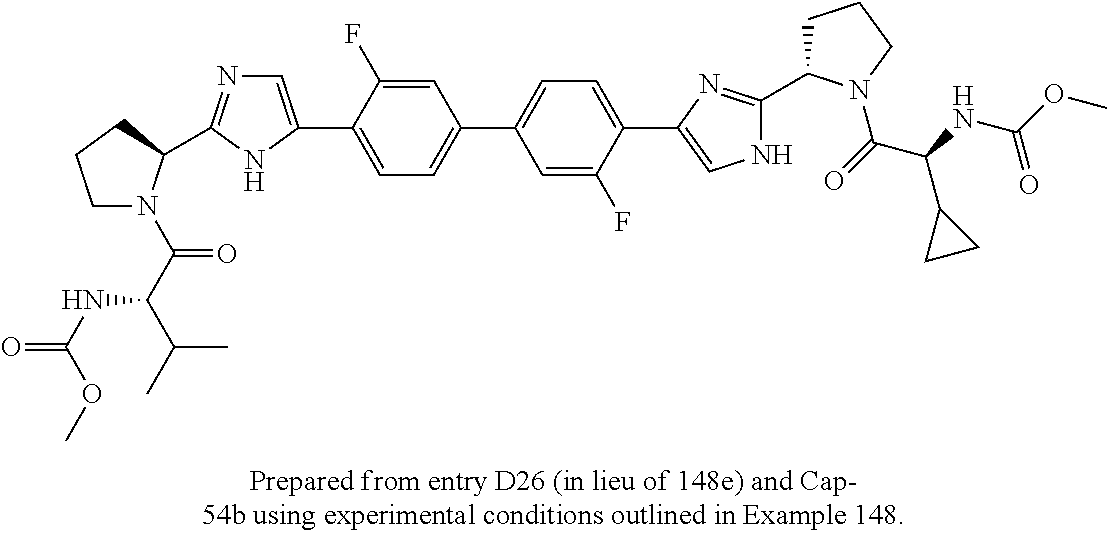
C1N(C(C(C(C)C)NC(OC)=O)=O)C(C2=NC=C(C3=CC=C(C4=CC=C(C5=CNC(C6CCCN6C(C(C6CC6)NC(=O)OC)=O)=N5)C(F)=C4)C=C3F)N2)CC1
